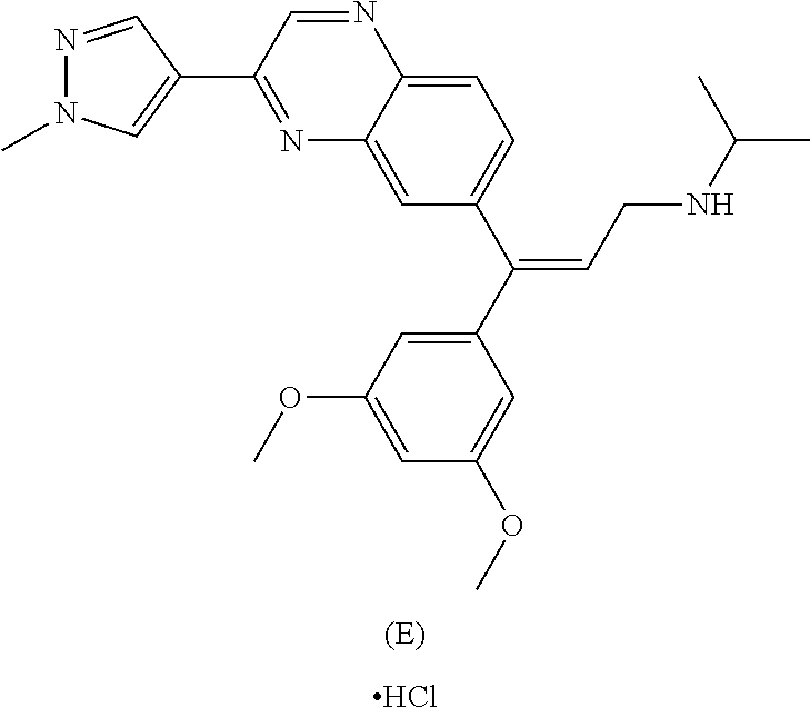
N1=C(C2=CN(C)N=C2)C=NC2=CC=C(C(=CCNC(C)C)C3=CC(OC)=CC(OC)=C3)C=C12.Cl
